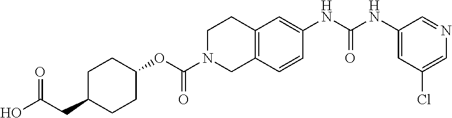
C1C(CC(O)=O)CCC(OC(N2CC3=C(CC2)C=C(NC(NC2=CC(Cl)=CN=C2)=O)C=C3)=O)C1
